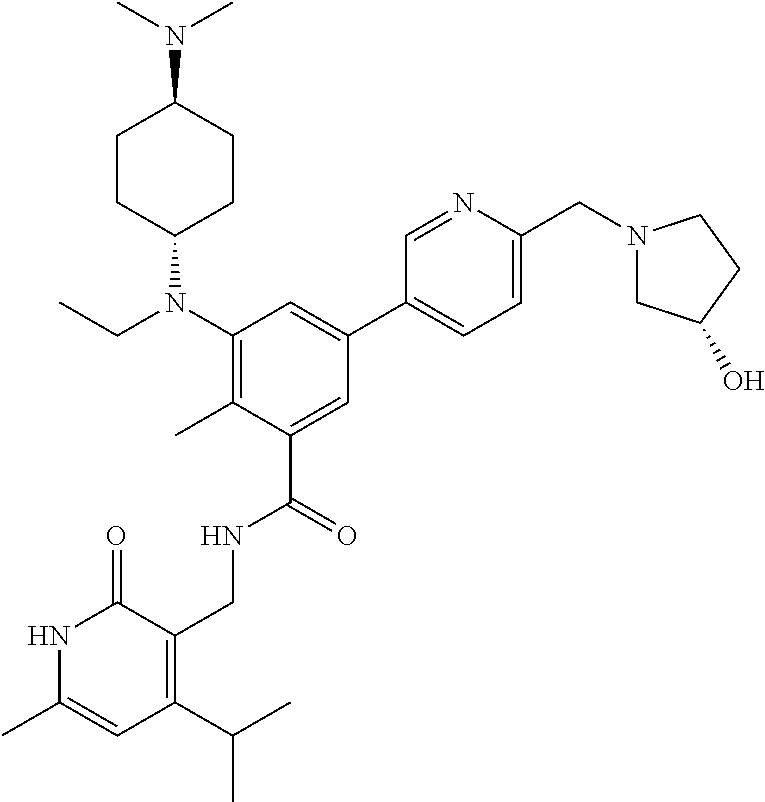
C1(N(CC)C2CCC(N(C)C)CC2)=C(C)C(C(=O)NCC2=C(C(C)C)C=C(C)NC2=O)=CC(C2=CC=C(CN3CC(O)CC3)N=C2)=C1
